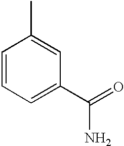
C1=CC=C(C(=O)N)C=C1C
